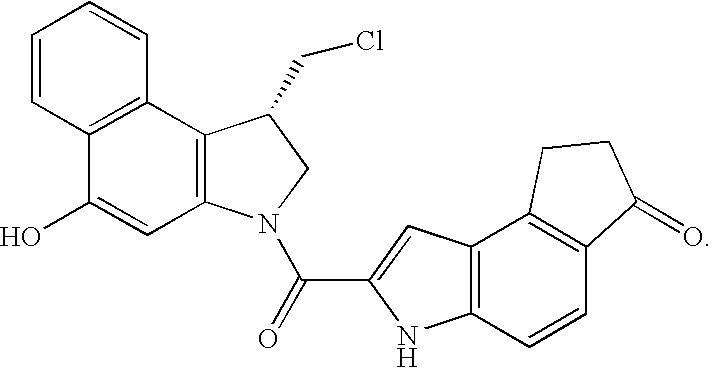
C12=C(N(C(=O)C3=CC4=C(N3)C=CC3=C4CCC3=O)CC1CCl)C=C(O)C1=C2C=CC=C1
